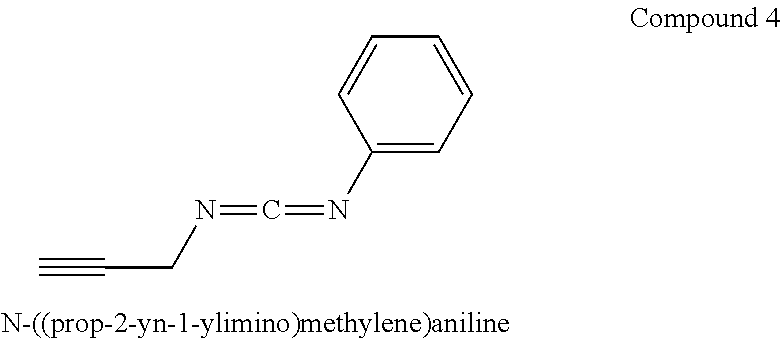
C1(N=C=NCC#C)=CC=CC=C1
